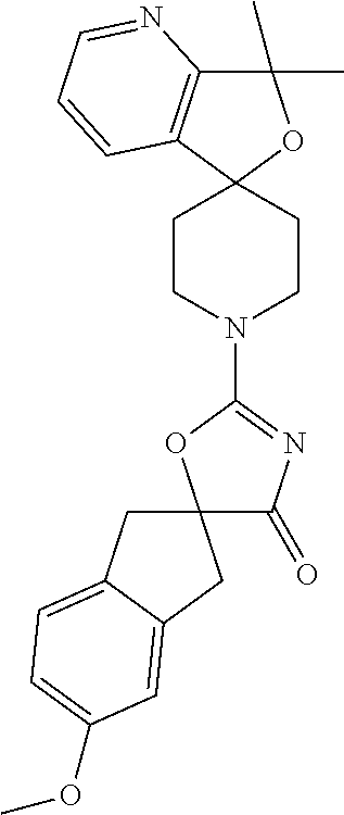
C1(C)(C)C2=C(C3(O1)CCN(C1=NC(=O)C4(O1)CC1=CC=C(OC)C=C1C4)CC3)C=CC=N2
